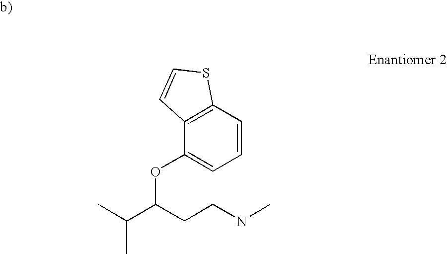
CC(C(CCNC)OC1=CC=CC2=C1C=CS2)C
